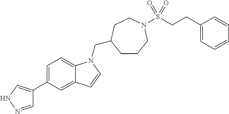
C1=NNC=C1C1=CC=C2C(=C1)C=CN2CC1CCCN(S(CCC2=CC=CC=C2)(=O)=O)CC1
